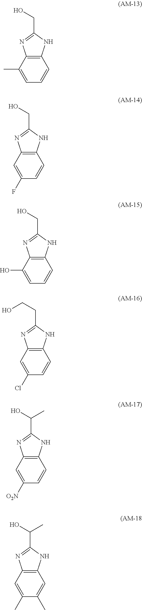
C12=C(C(C)=CC=C1)N=C(CO)N2.C12=C(C=C(F)C=C1)N=C(CO)N2.C12=C(C(O)=CC=C1)N=C(CO)N2.C12=C(C=C(Cl)C=C1)N=C(CCO)N2.C12=C(C=C([O2N])C=C1)N=C(C(O)C)N2.C12=C(C=C(C)C(C)=C1)N=C(C(O)C)N2
